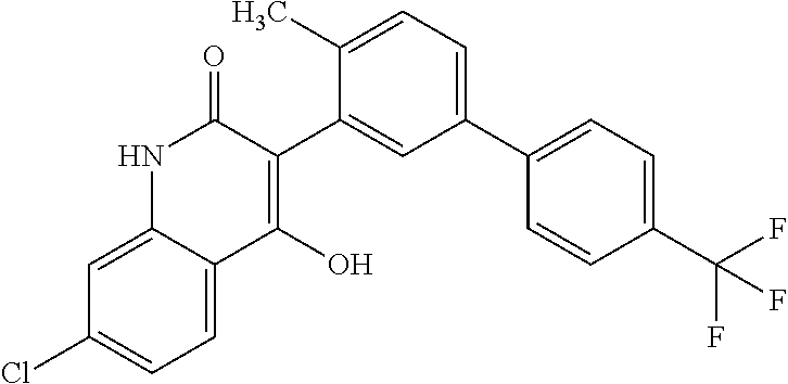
C1(C2=CC(C3=CC=C(C(F)(F)F)C=C3)=CC=C2C)=C(O)C2=CC=C(Cl)C=C2NC1=O
